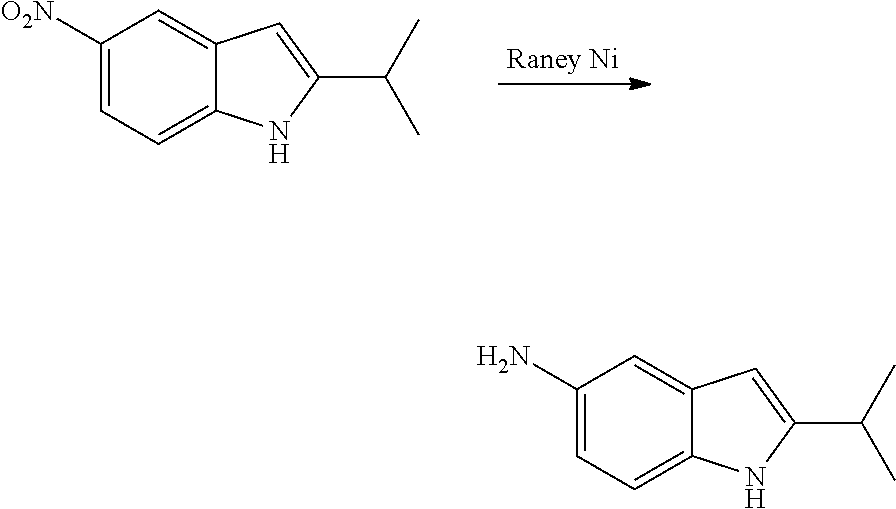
C1([O2N])=CC=C2C(=C1)C=C(C(C)C)N2.C1(N)=CC=C2C(=C1)C=C(C(C)C)N2
